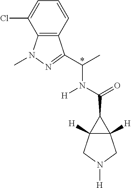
C12([H])C([H])(C1C(=O)N([H])C(C)C1=NN(C)C3=C1C=CC=C3Cl)CN([H])C2
